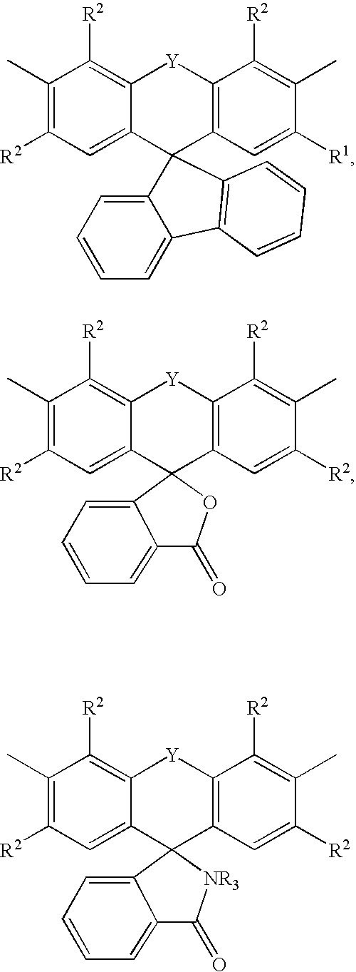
C1(C)=C([R2])C=C2C(=C1[R2])[Y]C1=C(C23C2=CC=CC=C2C2=C3C=CC=C2)C=C([R1])C(C)=C1[R2].C1(C)=C([R2])C=C2C(=C1[R2])[Y]C1=C(C=C([R2])C(C)=C1[R2])C21OC(=O)C2=CC=CC=C12.C1(C)=C([R2])C=C2C(=C1[R2])[Y]C1=C(C=C([R2])C(C)=C1[R2])C21[NR3]C(=O)C2=CC=CC=C12
